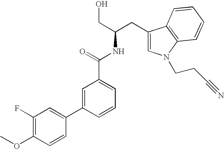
N(C(=O)C1=CC=CC(C2=CC(F)=C(OC)C=C2)=C1)C(CC1=CN(CCC#N)C2=C1C=CC=C2)CO
